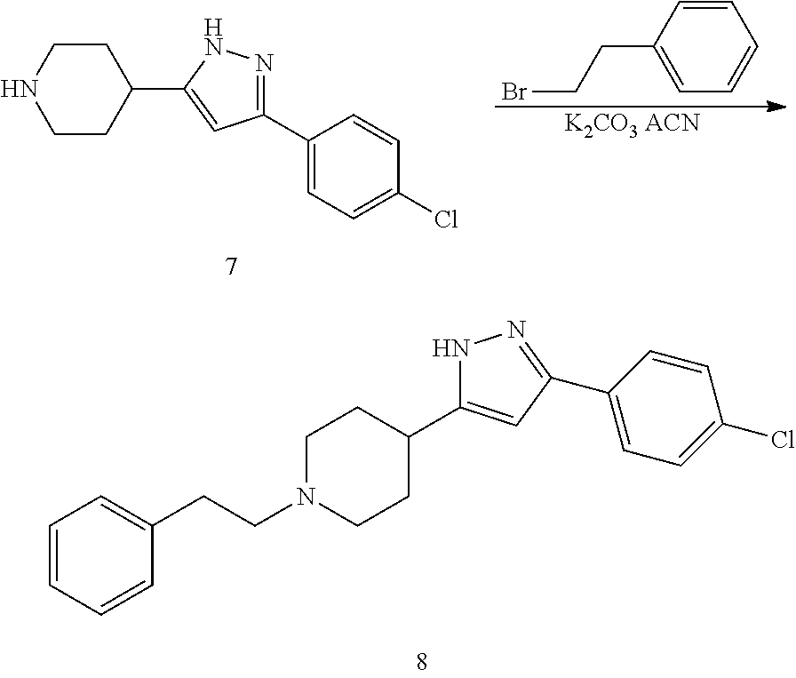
C1CNCCC1C1=CC(C2=CC=C(Cl)C=C2)=NN1.C1=CC(CCBr)=CC=C1.[K2CO3 ACN].C1N(CCC2=CC=CC=C2)CCC(C2=CC(C3=CC=C(Cl)C=C3)=NN2)C1
